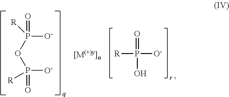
[R]P(=O)([O-])O.O=P([O-])([R])OP([O-])([R])=O
